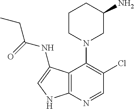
C12=C(N=CC(Cl)=C1N1CC(N)CCC1)NC=C2NC(=O)CC
